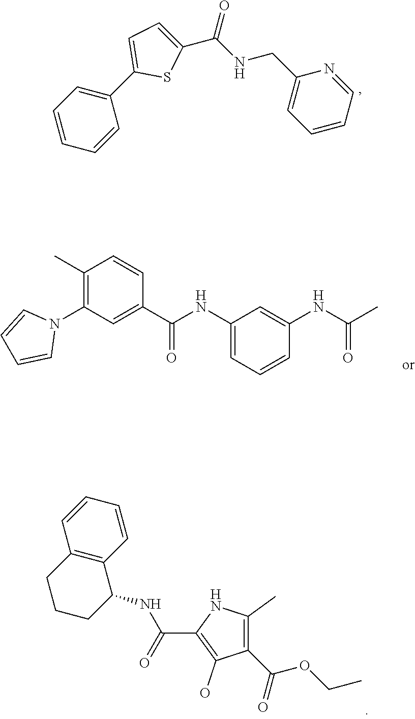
C1(C2=CC=C(C(NCC3=CC=CC=N3)=O)S2)=CC=CC=C1.C1(C)=C(N2C=CC=C2)C=C(C(NC2=CC=CC(NC(C)=O)=C2)=O)C=C1.C12=C(C=CC=C1)C(NC(C1=C(O)C(C(OCC)=O)=C(C)N1)=O)CCC2
